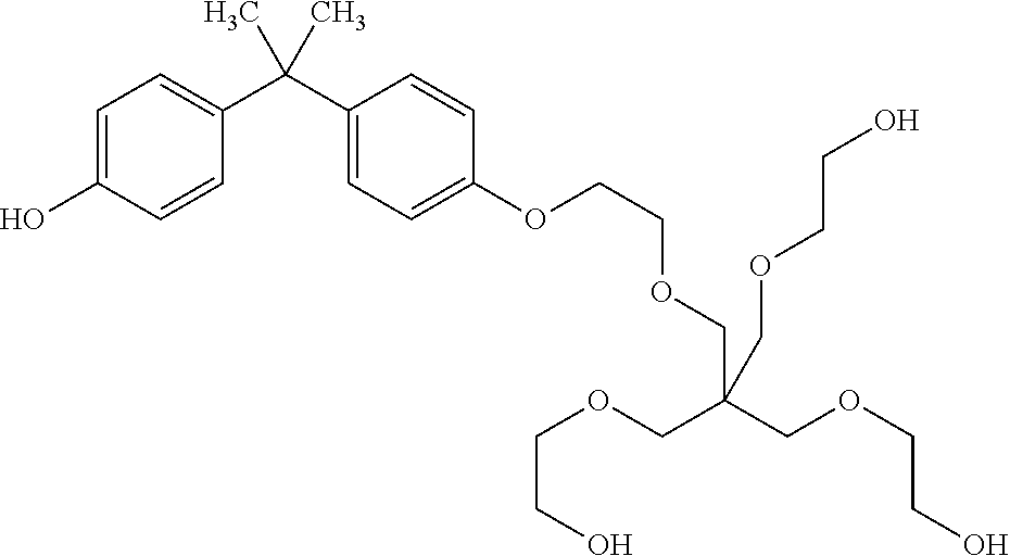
C1=C(O)C=CC(C(C2=CC=C(OCCOCC(COCCO)(COCCO)COCCO)C=C2)(C)C)=C1
